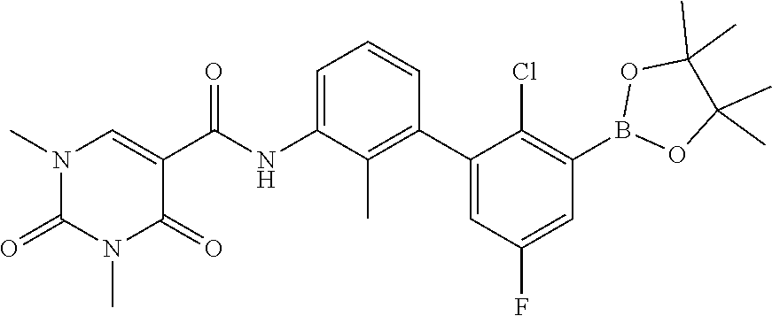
O1B(C2=C(Cl)C(C3=C(C)C(NC(C4=CN(C)C(=O)N(C)C4=O)=O)=CC=C3)=CC(F)=C2)OC(C)(C)C1(C)C
